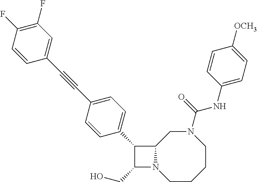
C1(CO)N2C(C1C1=CC=C(C#CC3=CC(F)=C(F)C=C3)C=C1)CN(C(NC1=CC=C([OCH3])C=C1)=O)CCCC2
